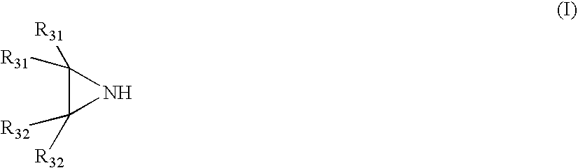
C1([R31])([R31])C([R32])([R32])N1
